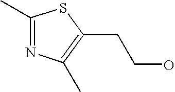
C1(C)=NC(C)=C(CCO)S1
